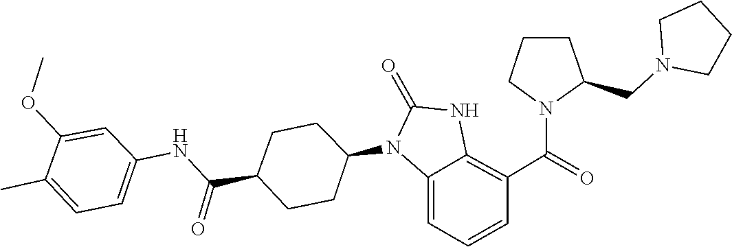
C1(=O)NC2=C(C(=O)N3C(CN4CCCC4)CCC3)C=CC=C2N1C1CCC(C(NC2=CC=C(C)C(OC)=C2)=O)CC1
